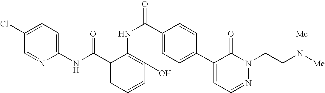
C1(Cl)=CC=C(NC(C2=CC=CC(O)=C2NC(=O)C2=CC=C(C3=CC=NN(CCN([Me])[Me])C3=O)C=C2)=O)N=C1
